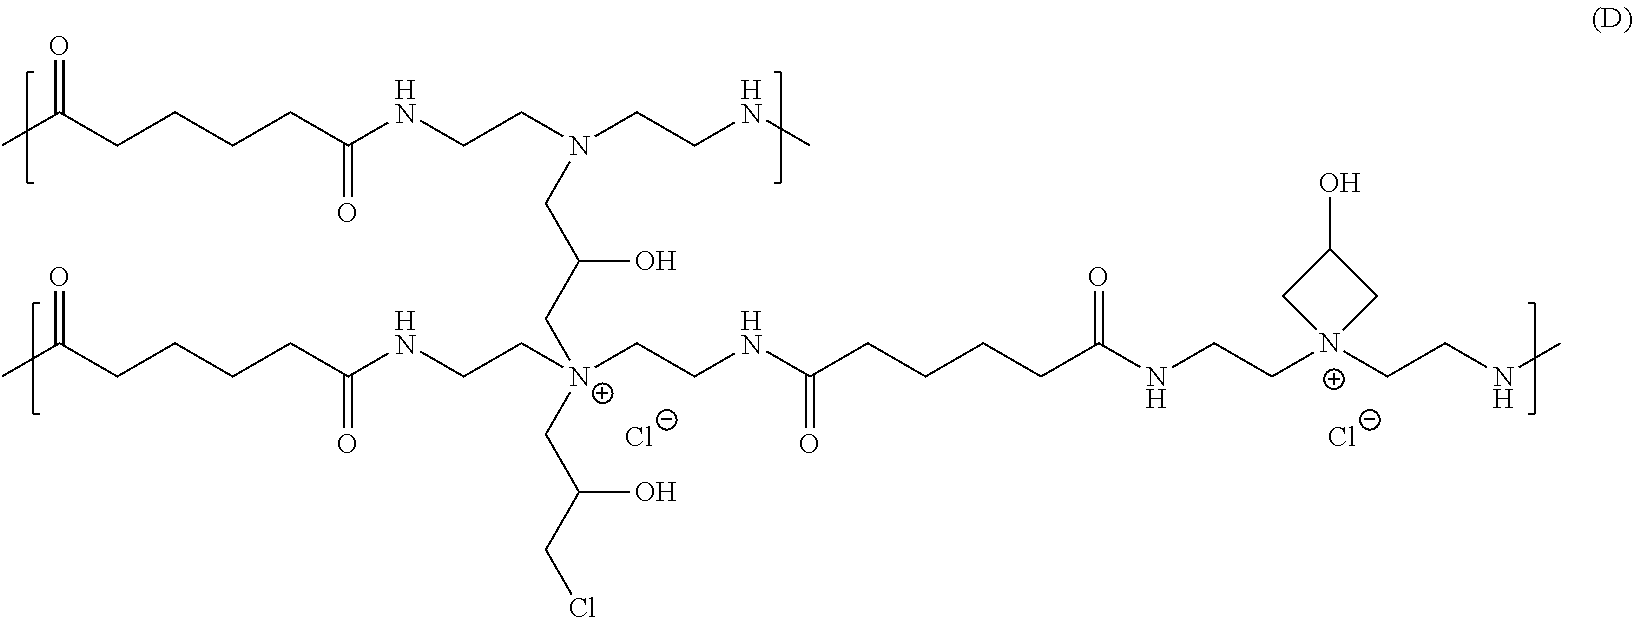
CC(CCCCC(NCCN(CCNC)CC(C[N+](CCNC(CCCCC(C)=O)=O)(CCNC(CCCCC(NCC[N+]1(CCNC)CC(O)C1)=O)=O)CC(CCl)O)O)=O)=O.[Cl-].[Cl-]
